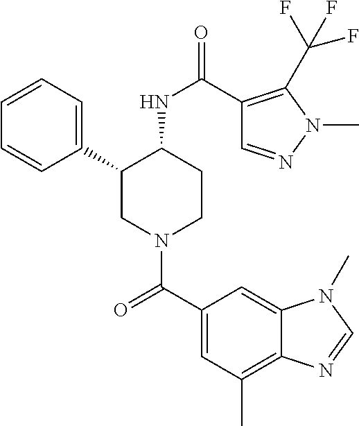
C1=CC=C(C2CN(C(C3=CC(C)=C4C(=C3)N(C)C=N4)=O)CCC2NC(=O)C2=C(C(F)(F)F)N(C)N=C2)C=C1
